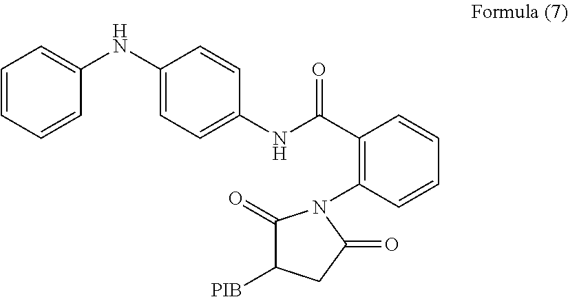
C1=CC=CC(NC2=CC=C(NC(C3=C(N4C(=O)C([PIB])CC4=O)C=CC=C3)=O)C=C2)=C1
